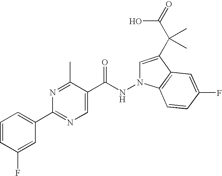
C1=C(F)C=CC=C1C1=NC=C(C(NN2C=C(C(C(O)=O)(C)C)C3=C2C=CC(F)=C3)=O)C(C)=N1
